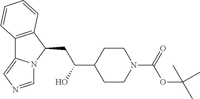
C12=C(C(CC(C3CCN(C(=O)OC(C)(C)C)CC3)O)N3C1=CN=C3)C=CC=C2
